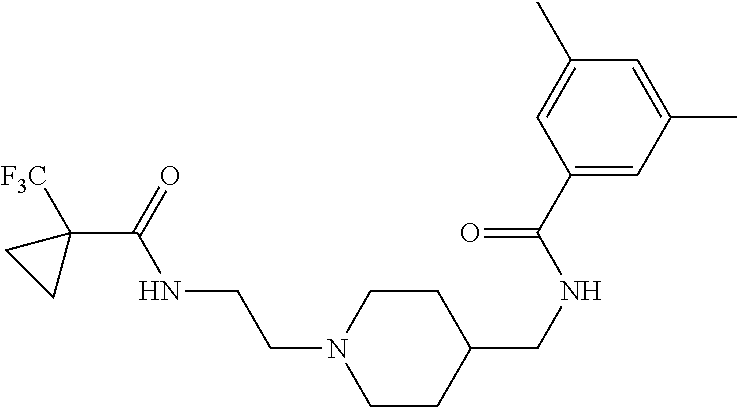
C1CC(CNC(C2=CC(C)=CC(C)=C2)=O)CCN1CCNC(C1([F3C])CC1)=O
